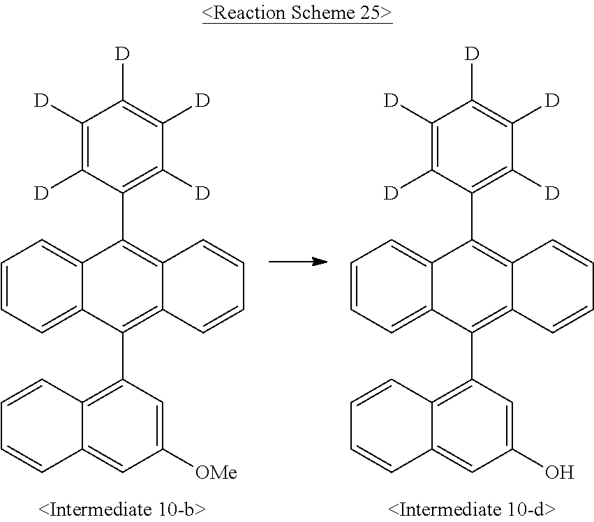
C1([D])=C([D])C(C2=C3C(=C(C4=C5C(=CC([OMe])=C4)C=CC=C5)C4=CC=CC=C24)C=CC=C3)=C([D])C([D])=C1[D].C1([D])=C([D])C(C2=C3C(=C(C4=C5C(=CC(O)=C4)C=CC=C5)C4=CC=CC=C24)C=CC=C3)=C([D])C([D])=C1[D]
